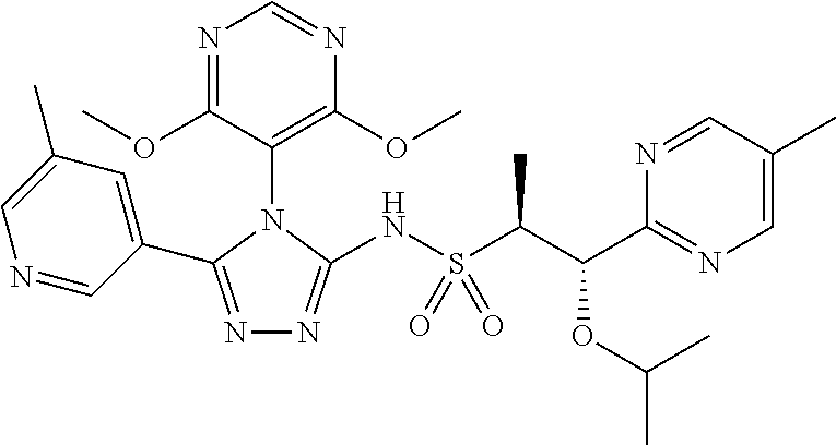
N1=C(OC)C(N2C(NS(C(C(C3=NC=C(C)C=N3)OC(C)C)C)(=O)=O)=NN=C2C2=CC(C)=CN=C2)=C(OC)N=C1
